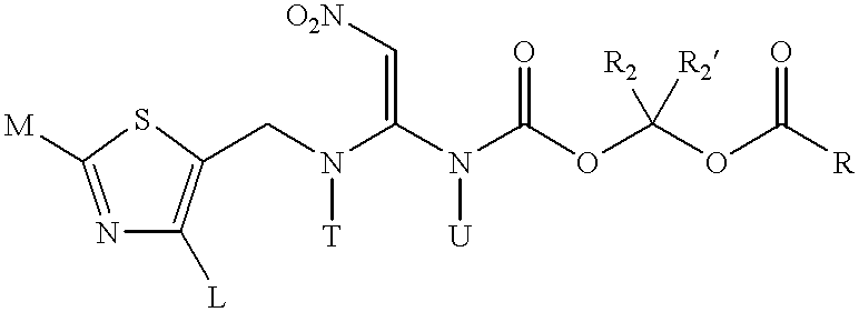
N(C(N(C(OC(OC([R])=O)([R2])[R2])=O)[U])=C[O2N])([T])CC1=C([L])N=C([M])S1
